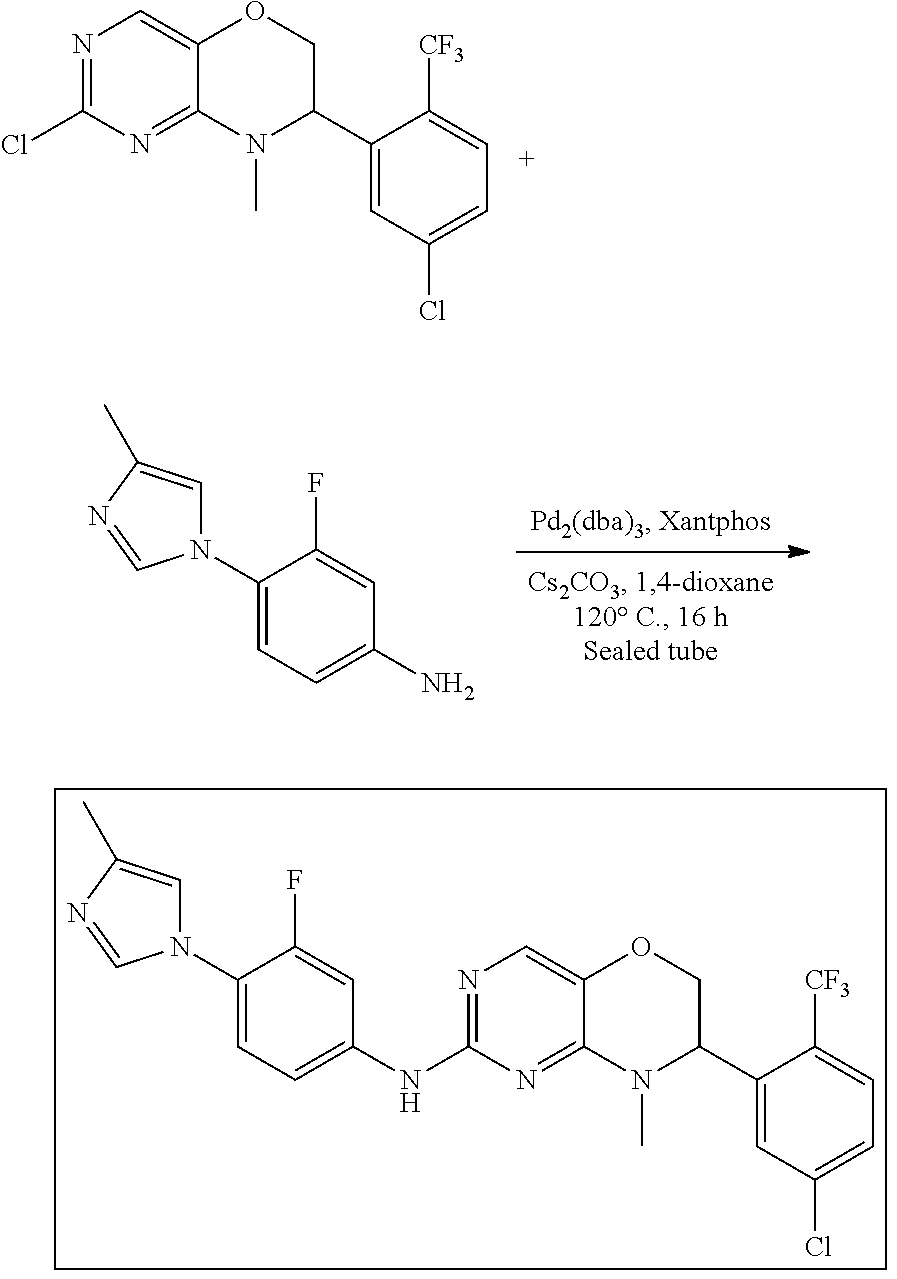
NC1=CC=C(N2C=C(C)N=C2)C(F)=C1.N1=C(Cl)N=C2C(=C1)OCC(C1=CC(Cl)=CC=C1[CF3])N2C.N1=C(NC2=CC=C(N3C=C(C)N=C3)C(F)=C2)N=C2C(=C1)OCC(C1=CC(Cl)=CC=C1[CF3])N2C
